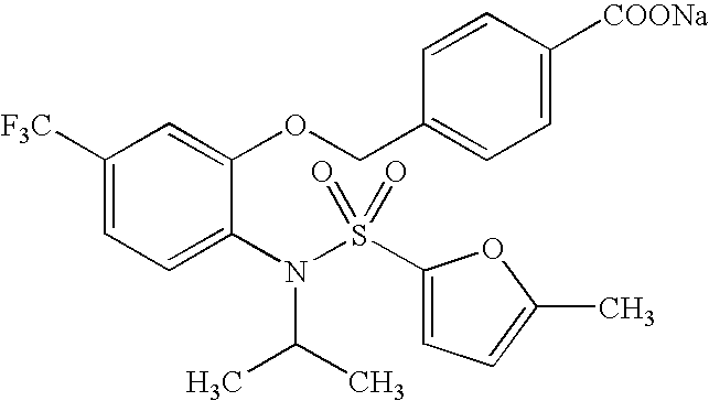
C1([F3C])=CC=C(N(S(C2=CC=C(C)O2)(=O)=O)C(C)C)C(OCC2=CC=C([COONa])C=C2)=C1
